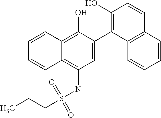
C1=C(C2=C(O)C=CC3=C2C=CC=C3)C(O)=C2C(=C1NS(CCC)(=O)=O)C=CC=C2
